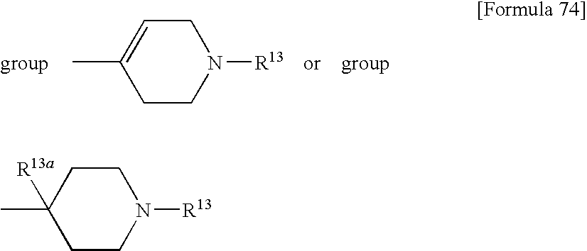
CC1([R13a])CCN([R13])CC1.CC1=CCN([R13])CC1
